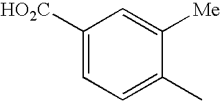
C1([HO2C])=CC=C(C)C([Me])=C1
